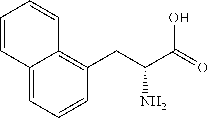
C12=CC=CC(CC(C(=O)O)N)=C1C=CC=C2
